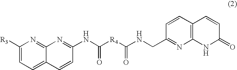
C1([R3])=CC=C2C(=N1)N=C(NC([R4]C(NCC1=NC3=C(C=C1)C=CC(=O)N3)=O)=O)C=C2
